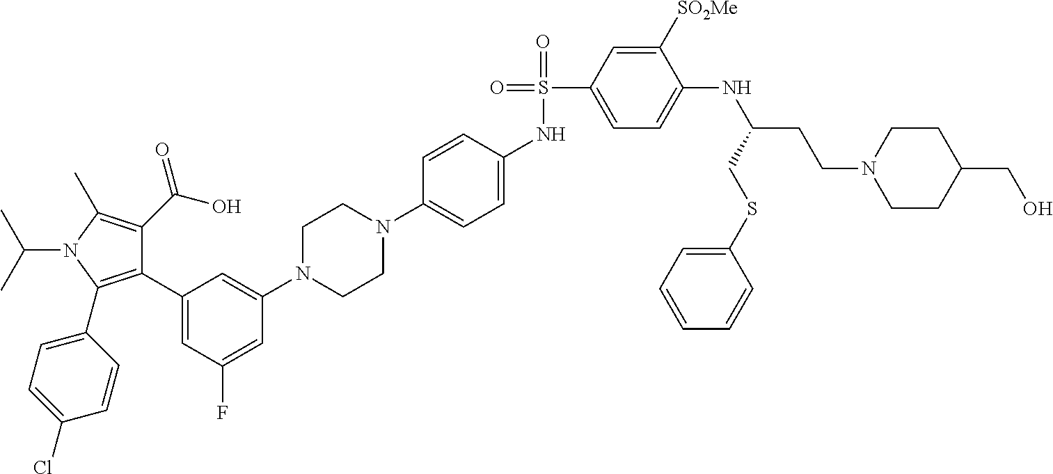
C1(C2=CC(F)=CC(N3CCN(C4=CC=C(NS(=O)(C5=CC=C(NC(CCN6CCC(CO)CC6)CSC6=CC=CC=C6)C([SO2Me])=C5)=O)C=C4)CC3)=C2)=C(C2=CC=C(Cl)C=C2)N(C(C)C)C(C)=C1C(O)=O
